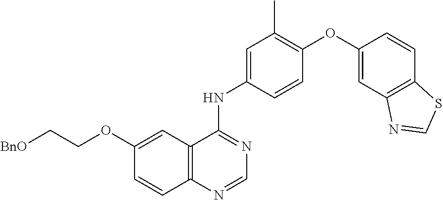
C1=NC2=C(C(NC3=CC(C)=C(OC4=CC5=C(C=C4)SC=N5)C=C3)=N1)C=C(OCC[BnO])C=C2
